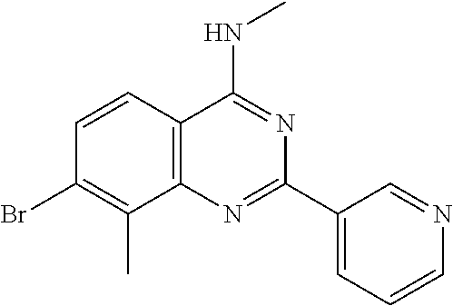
C1=CC2=C(C(C)=C1Br)N=C(C1=CC=CN=C1)N=C2NC
